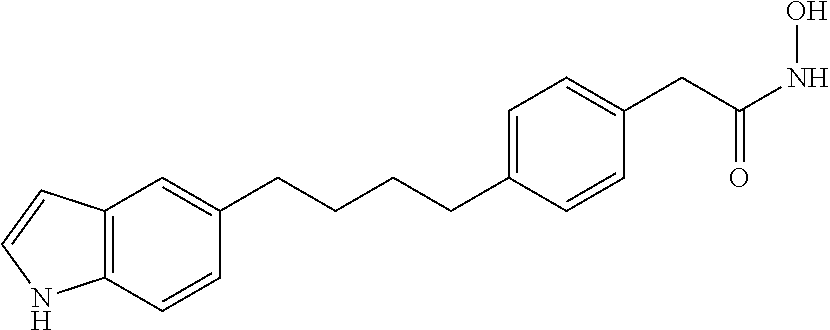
C12=C(C=CC(CCCCC3=CC=C(CC(NO)=O)C=C3)=C1)NC=C2
